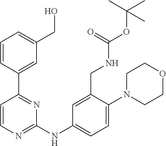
C1=CC(C2=NC(NC3=CC=C(N4CCOCC4)C(CNC(OC(C)(C)C)=O)=C3)=NC=C2)=CC(CO)=C1
